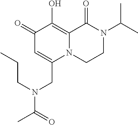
C1(=O)C=C(CN(C(C)=O)CCC)N2C(=C1O)C(=O)N(C(C)C)CC2
